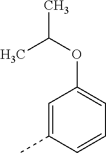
C1=C(C)C=CC=C1OC(C)C
